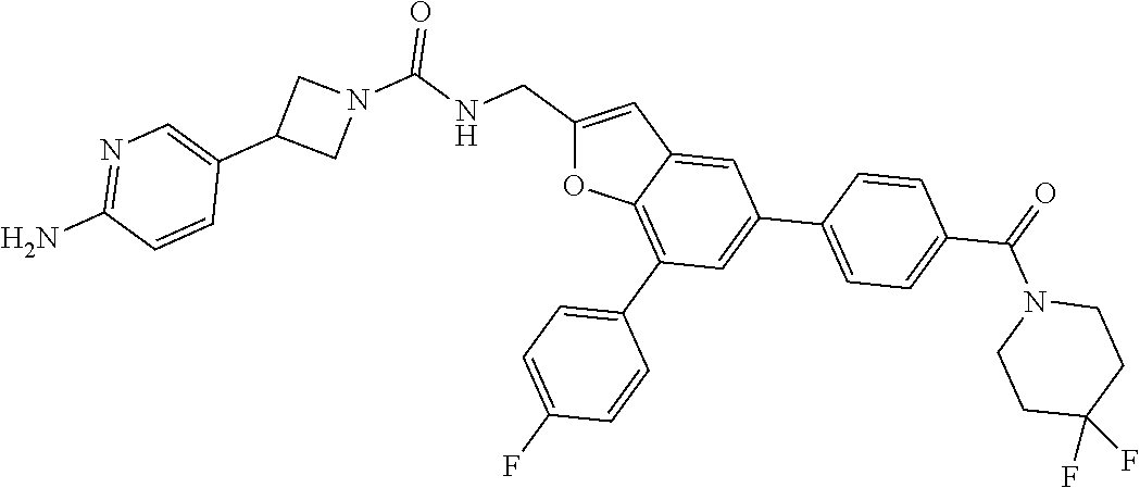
C1(CNC(N2CC(C3=CN=C(N)C=C3)C2)=O)=CC2=CC(C3=CC=C(C(=O)N4CCC(F)(F)CC4)C=C3)=CC(C3=CC=C(F)C=C3)=C2O1
